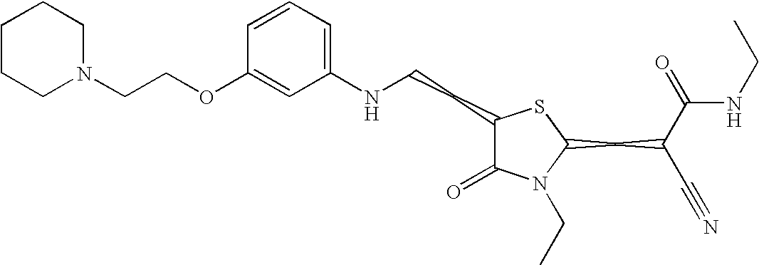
C1=CC=C(NCCC2C(=O)N(CC)C(CC(C#N)C(=O)NCC)S2)C=C1OCCN1CCCCC1
